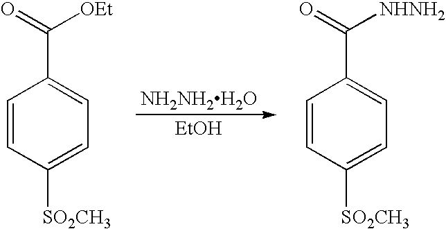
[NH2NH2H2O].[EtOH].C1=CC([SO2CH3])=CC=C1C(=O)[OEt].C1=CC([SO2CH3])=CC=C1C(=O)[NHNH2]
